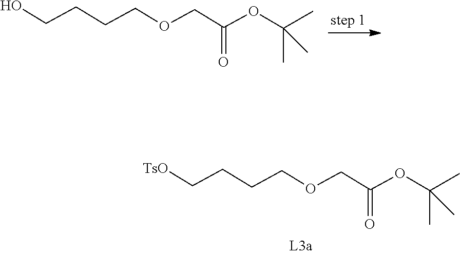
C(CCCOCC(=O)OC(C)(C)C)O.C(CCCOCC(=O)OC(C)(C)C)[TsO]
